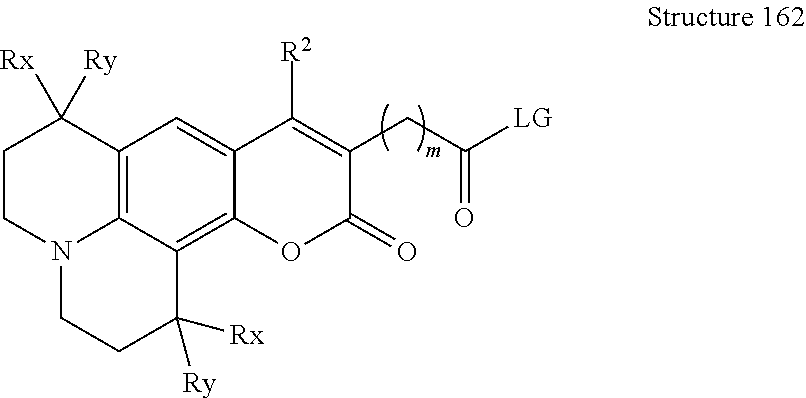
C12=C3C(=C4C(=C1)C([R2])=C(CC([LG])=O)C(=O)O4)C([Rx])([Ry])CCN3CCC2([Rx])[Ry]
